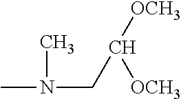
CN(CC([OCH3])[OCH3])C
